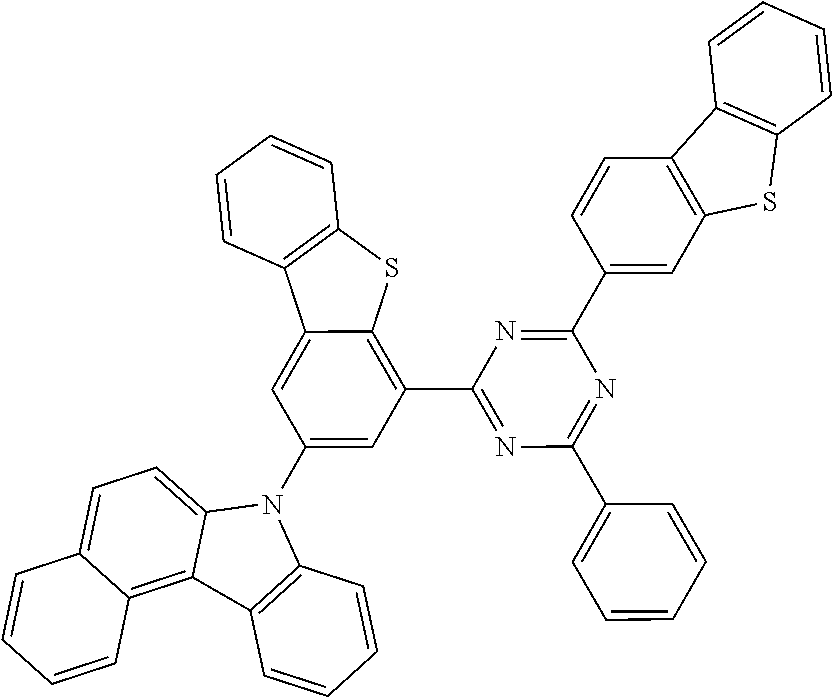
C1(C2=CC3=C(C=C2)C2=C(S3)C=CC=C2)=NC(C2=C3C(=CC(N4C5=CC=C6C(=C5C5=C4C=CC=C5)C=CC=C6)=C2)C2=C(S3)C=CC=C2)=NC(C2=CC=CC=C2)=N1
